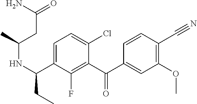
C1=C(C(NC(C)CC(=O)N)CC)C(F)=C(C(C2=CC(OC)=C(C#N)C=C2)=O)C(Cl)=C1
